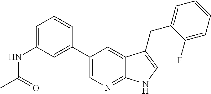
C12=NC=C(C3=CC(NC(C)=O)=CC=C3)C=C1C(CC1=CC=CC=C1F)=CN2
